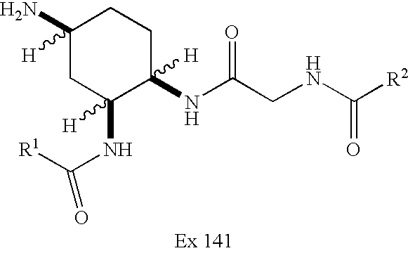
C1(N)([H])CC(NC([R1])=O)([H])C(NC(CNC([R2])=O)=O)([H])CC1
